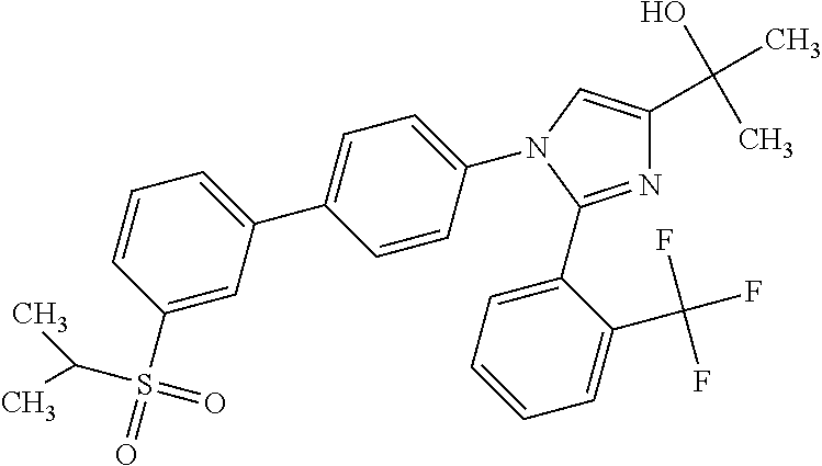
N1=C(C2=CC=CC=C2C(F)(F)F)N(C2=CC=C(C3=CC=CC(S(=O)(C(C)C)=O)=C3)C=C2)C=C1C(O)(C)C
